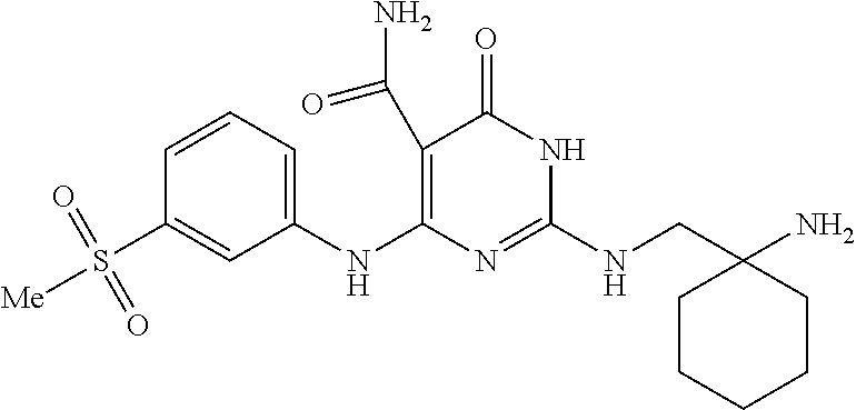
C1(C(N)=O)=C(NC2=CC=CC(S([Me])(=O)=O)=C2)N=C(NCC2(N)CCCCC2)NC1=O
